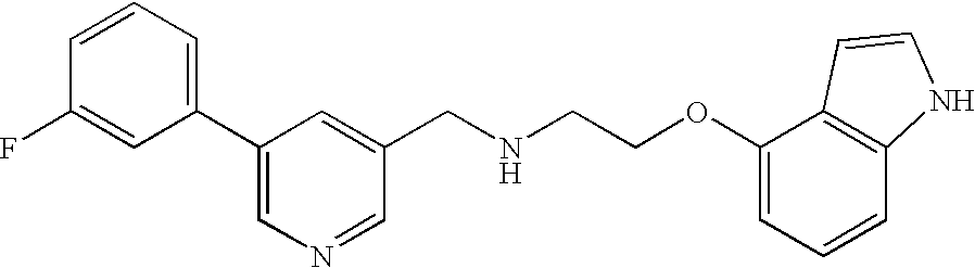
C1(F)=CC(C2=CN=CC(CNCCOC3=CC=CC4=C3C=CN4)=C2)=CC=C1
